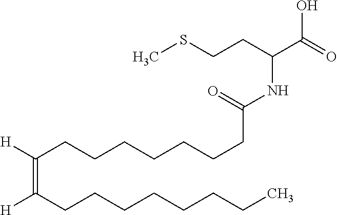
C(CCCCCC(NC(CCSC)C(=O)O)=O)CC(=C([H])CCCCCCCC)[H]
